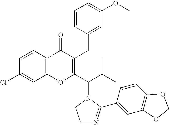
C12=C(C=CC(Cl)=C1)C(=O)C(CC1=CC(OC)=CC=C1)=C(C(C(C)C)N1CCN=C1C1=CC3=C(C=C1)OCO3)O2
